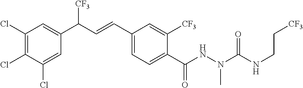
C1(Cl)=C(Cl)C(Cl)=CC(C(C=CC2=CC=C(C(NN(C(NCC[CF3])=O)C)=O)C([CF3])=C2)[CF3])=C1
